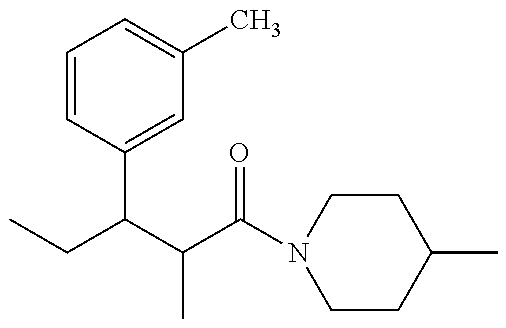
CCC(C(C(N1CCC(C)CC1)=O)C)C1=CC(C)=CC=C1
